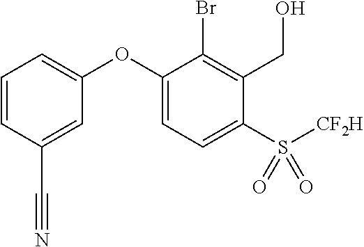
C1(OC2=CC=C(S([CF2H])(=O)=O)C(CO)=C2Br)=CC=CC(C#N)=C1
